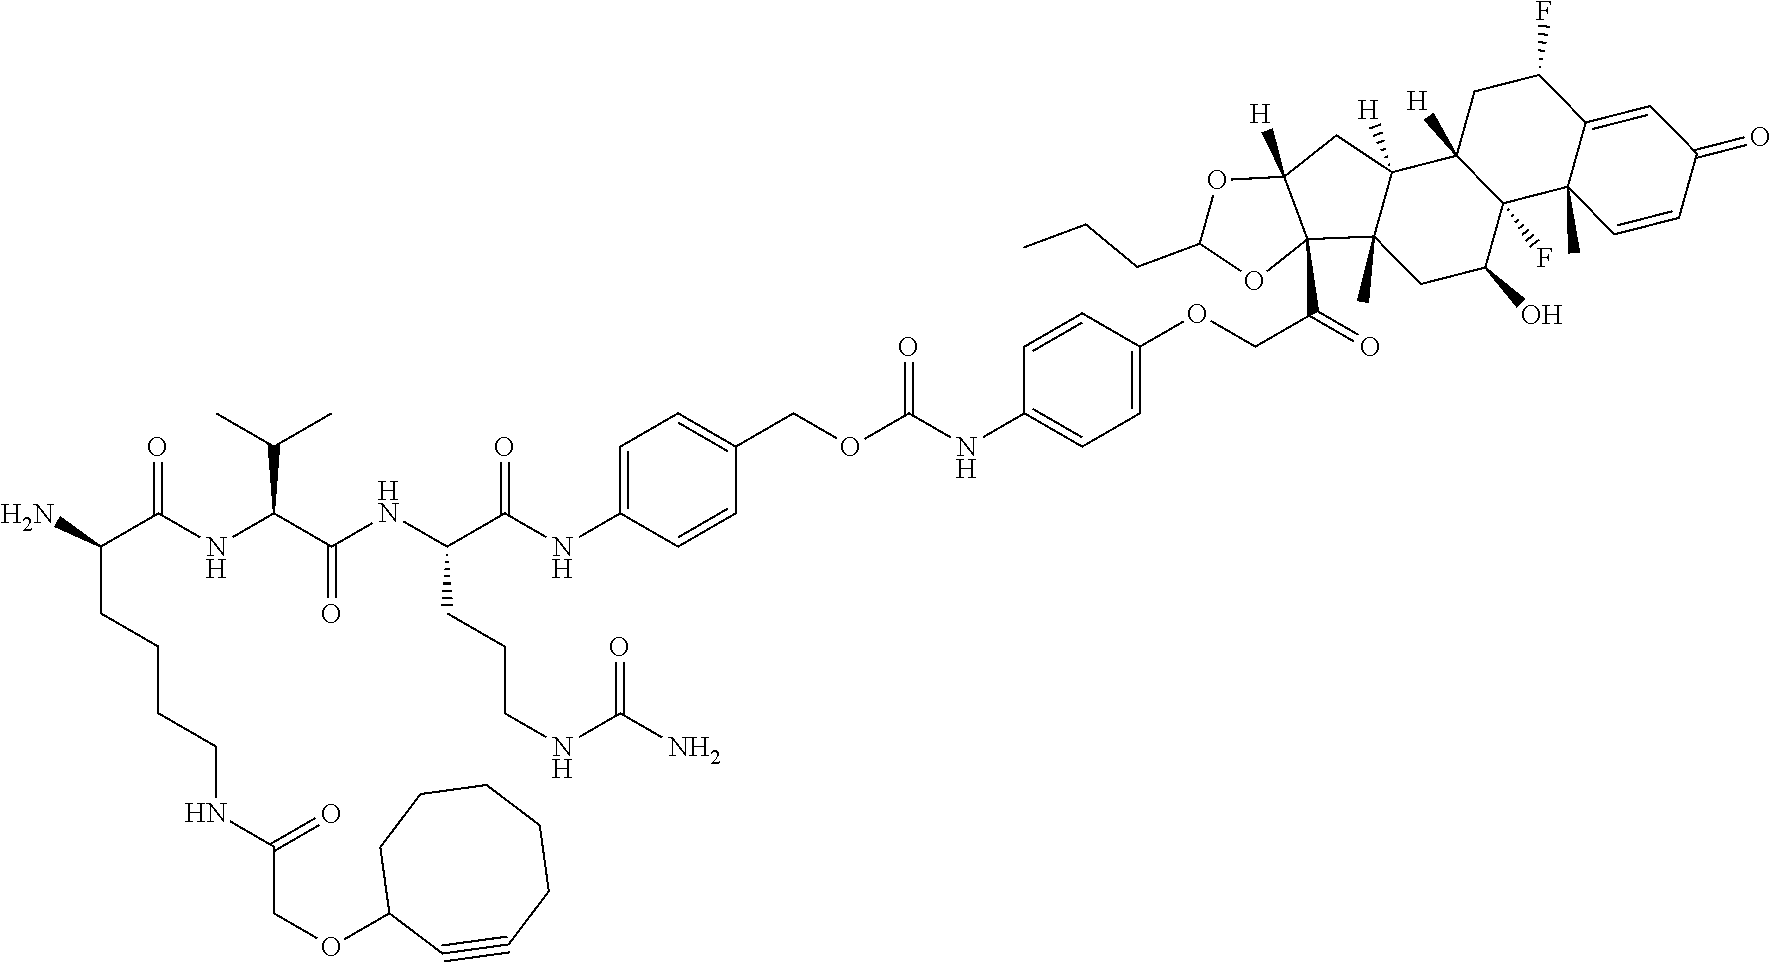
N(C(C(NC(C(NC1=CC=C(COC(NC2=CC=C(OCC(C34C([H])(CC5([H])C3(C)CC(O)C3(F)C5([H])CC(F)C5=CC(=O)C=CC35C)OC(CCC)O4)=O)C=C2)=O)C=C1)=O)CCCNC(N)=O)=O)C(C)C)C(C(N)CCCCNC(COC1CCCCCC#C1)=O)=O
